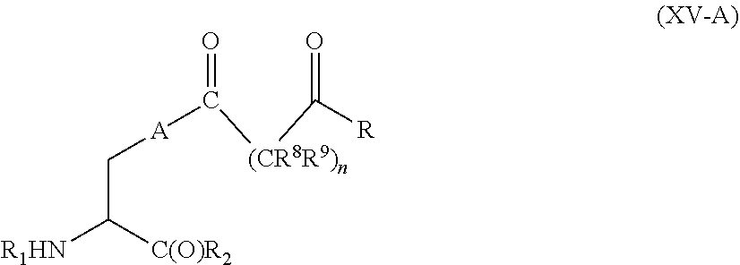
[R1HN]C([C(O)R2])C[A]C(=O)[(CR8R9)n]C([R])=O
